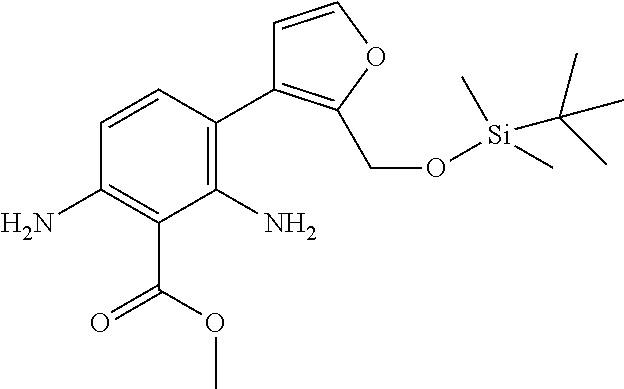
C1(N)=C(C(OC)=O)C(N)=C(C2=C(CO[Si](C)(C)C(C)(C)C)OC=C2)C=C1
